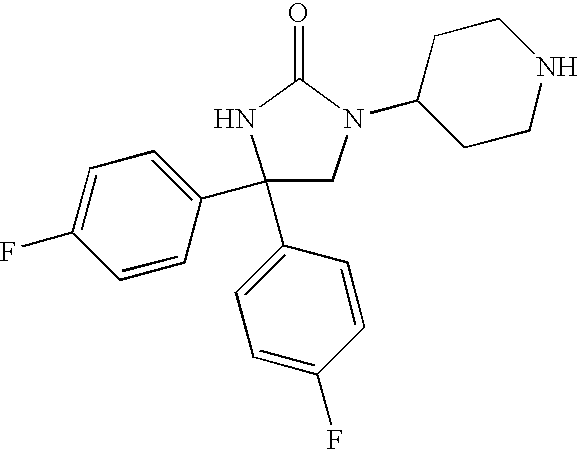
C1(C2=CC=C(F)C=C2)(C2=CC=C(F)C=C2)CN(C2CCNCC2)C(=O)N1
